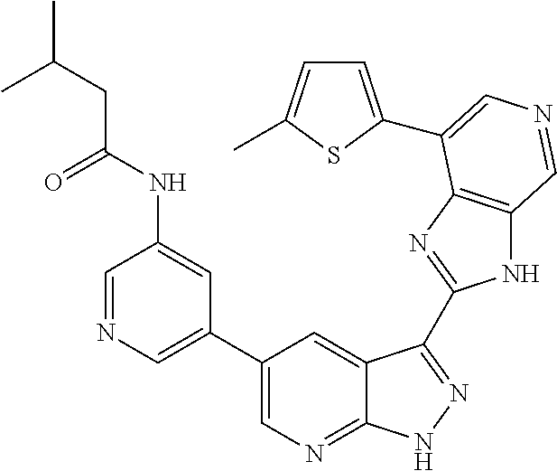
C1(C2=CN=CC(NC(CC(C)C)=O)=C2)=CN=C2C(=C1)C(C1=NC3=C(N1)C=NC=C3C1=CC=C(C)S1)=NN2
